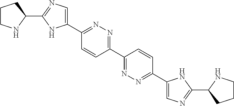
C1(C2=NN=C(C3=CN=C(C4NCCC4)N3)C=C2)=NN=C(C2=CN=C(C3CCCN3)N2)C=C1
